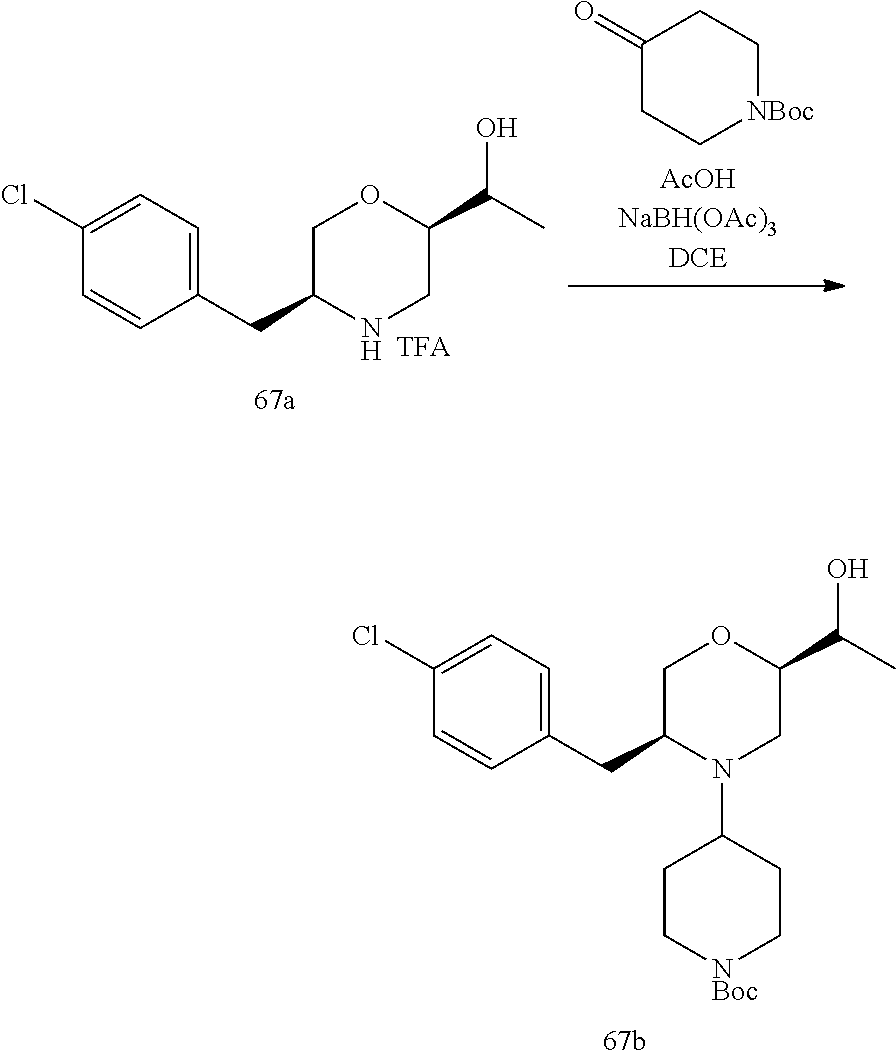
C1(Cl)=CC=C(CC2NCC(C(C)O)OC2)C=C1.C1(=O)CC[NBoc]CC1.C1(Cl)=CC=C(CC2N(C3CC[NBoc]CC3)CC(C(C)O)OC2)C=C1
